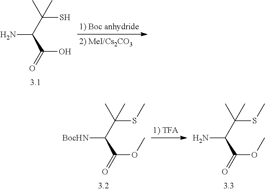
NC(C(C)(S)C)C(=O)O.[BocHN]C(C(C)(SC)C)C(=O)OC.NC(C(C)(SC)C)C(=O)OC
